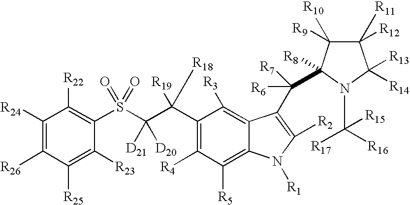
C1([R24])=C([R26])C([R25])=C([R23])C(S(C(C(C2=C([R4])C([R5])=C3C(=C2[R3])C(C([R6])([R7])C2([R8])C([R9])([R10])C([R11])([R12])C([R13])([R14])N2C([R17])([R15])[R16])=C([R2])N3[R1])([R19])[R18])([D21])[D20])(=O)=O)=C1[R22]
